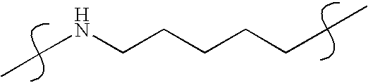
C(NCCCCCCC)C
